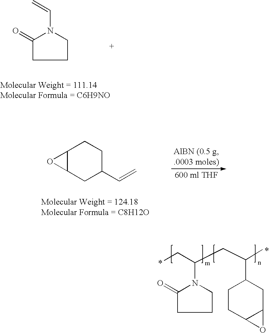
C1(=O)CCCN1C=C.C12C(CC(C=C)CC1)O2.*CC(CC(C1CCC2C(C1)O2)C)N1C(=O)CCC1.*
